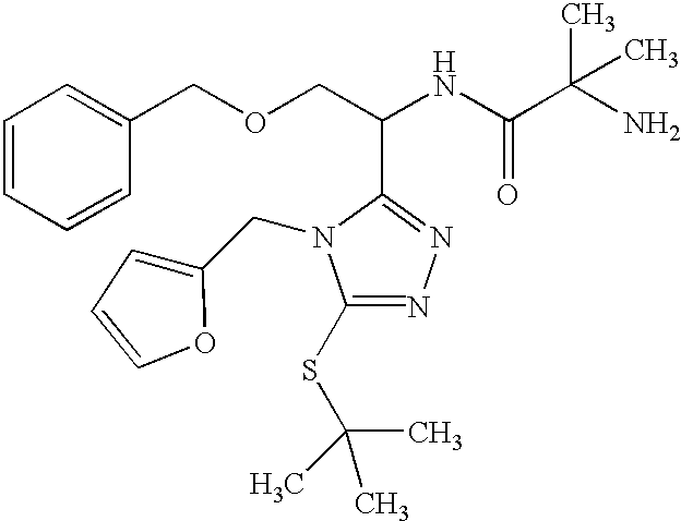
C1=CC=CC(COCC(NC(C(C)(C)N)=O)C2=NN=C(SC(C)(C)C)N2CC2=CC=CO2)=C1
